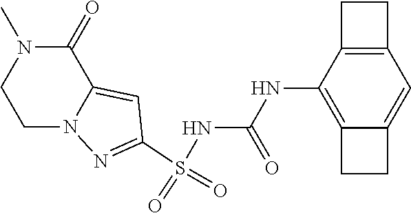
S(NC(NC1=C2C(=CC3=C1CC3)CC2)=O)(=O)(=O)C1=NN2C(=C1)C(=O)N(C)CC2
